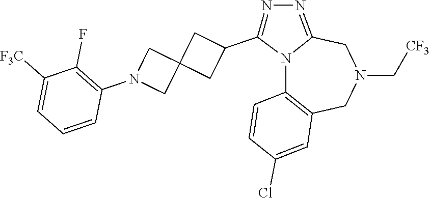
N12C3=C(CN(C[CF3])CC1=NN=C2C1CC2(C1)CN(C1=C(F)C([F3C])=CC=C1)C2)C=C(Cl)C=C3
